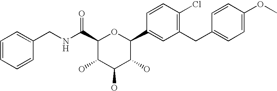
C1(C(NCC2=CC=CC=C2)=O)C(O)C(O)C(O)C(C2=CC(CC3=CC=C(OC)C=C3)=C(Cl)C=C2)O1
